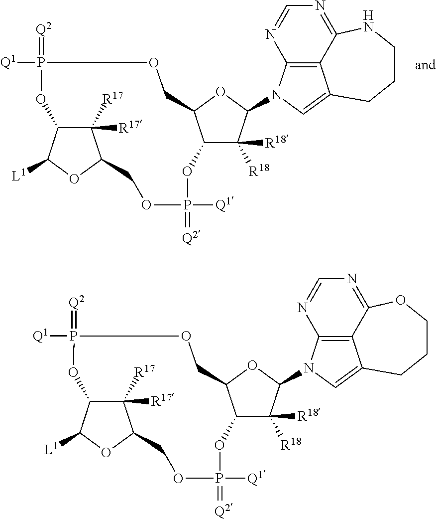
C1([R17])([R17])C2C([L1])OC1COP([Q1])(=[Q2])OC1C([R18])([R18])C(N3C4=C5C(=C3)CCCNC5=NC=N4)OC1COP(=[Q2])([Q1])O2.C12C([L1])OC(COP([Q1])(=[Q2])OC3C([R18])([R18])C(N4C5=C6C(=C4)CCCOC6=NC=N5)OC3COP(=[Q2])([Q1])O1)C2([R17])[R17]
